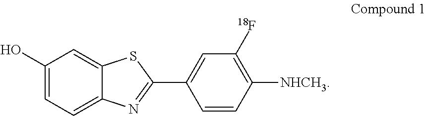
C1(O)=CC=C2C(=C1)SC(C1=CC([18F])=C([NHCH3])C=C1)=N2
